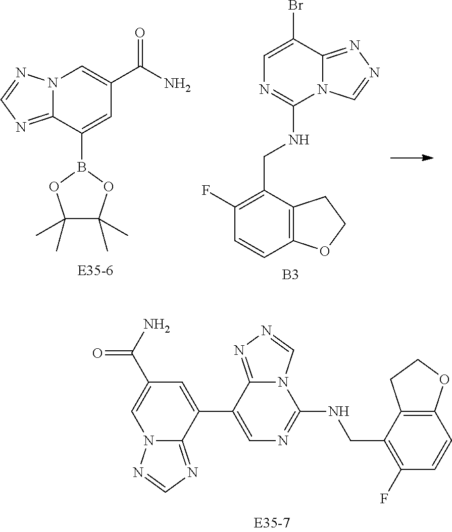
C1=C(C2=CN=C(NCC3=C(F)C=CC4=C3CCO4)N3C2=NN=C3)C2=NC=NN2C=C1C(N)=O.N12C(=NC=N1)C(B1OC(C)(C)C(C)(C)O1)=CC(C(N)=O)=C2.C1=C(Br)C2=NN=CN2C(NCC2=C(F)C=CC3=C2CCO3)=N1.[B3]
